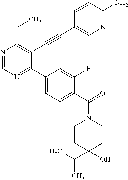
N1=CN=C(C2=CC=C(C(=O)N3CCC(C(C)C)(O)CC3)C(F)=C2)C(C#CC2=CN=C(N)C=C2)=C1CC
